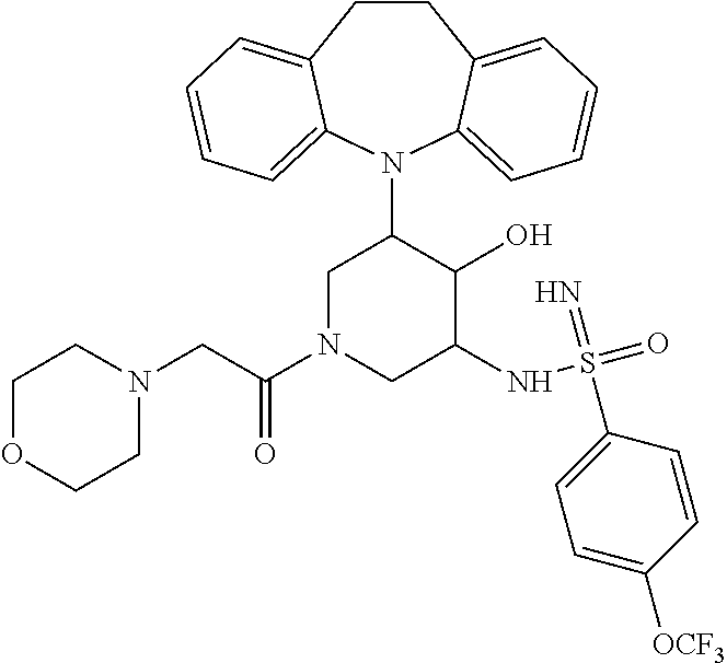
C12=CC=CC=C1N(C1CN(C(CN3CCOCC3)=O)CC(NS(=O)(=N)C3=CC=C([OCF3])C=C3)C1O)C1=CC=CC=C1CC2
